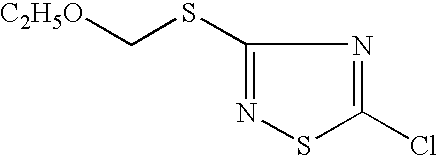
C1(SC[C2H5O])=NSC(Cl)=N1
